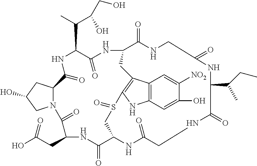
N12C(CC(O)C1)C(=O)NC(C(C(O)CO)C)C(=O)NC1C(=O)NCC(=O)NC(C(CC)C)C(=O)NCC(=O)NC(C(=O)NC(CC(=O)O)C2=O)CS(=O)C2=C(C3=C(C=C(O)C([NO2])=C3)N2)C1
